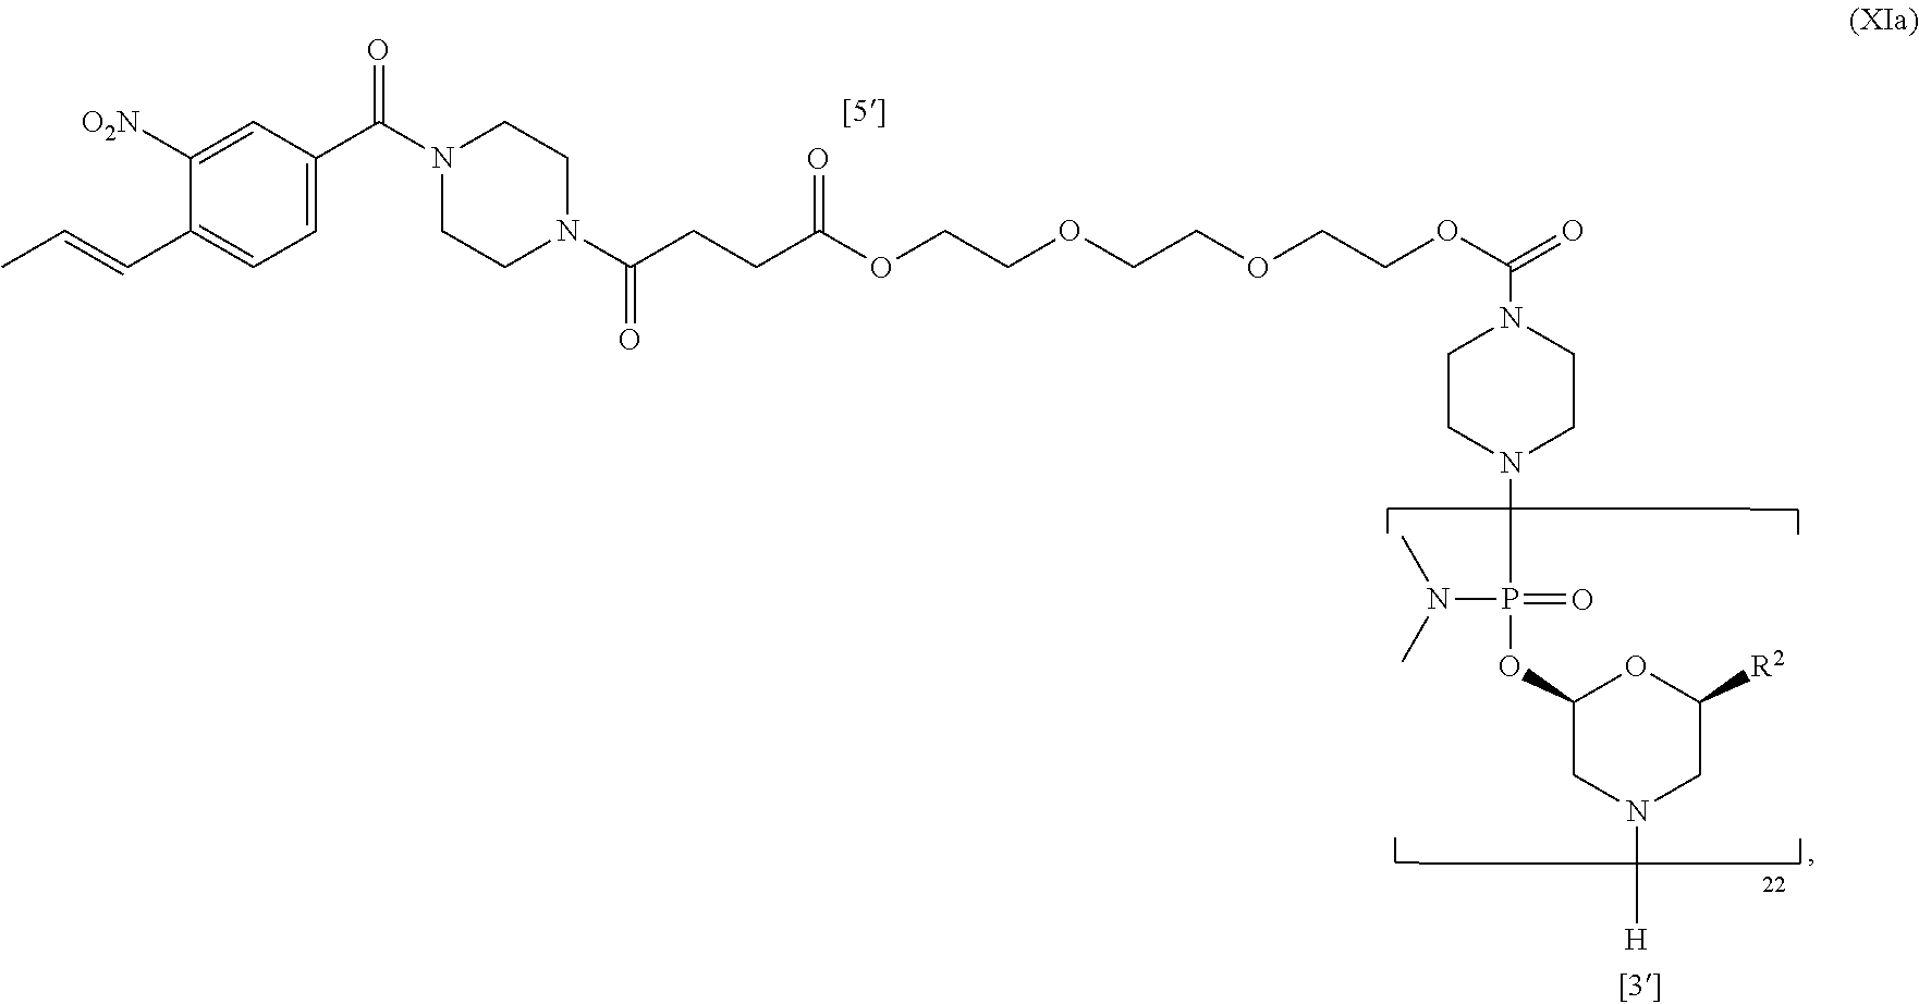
C1=C(C(N2CCN(C(=O)CCC(OCCOCCOCCOC(=O)N3CCN(P(N(C)C)(=O)OC4CN([H]C)CC([R2])O4)CC3)=O)CC2)=O)C=C([O2N])C(C=CC)=C1
